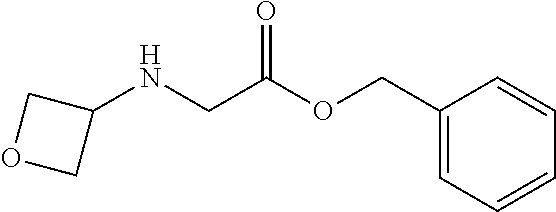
C1(NCC(OCC2=CC=CC=C2)=O)COC1
